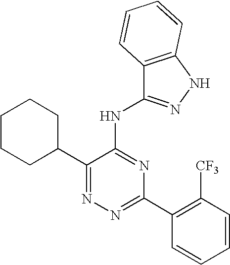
N1=C(C2=C([CF3])C=CC=C2)N=C(NC2=NNC3=C2C=CC=C3)C(C2CCCCC2)=N1
